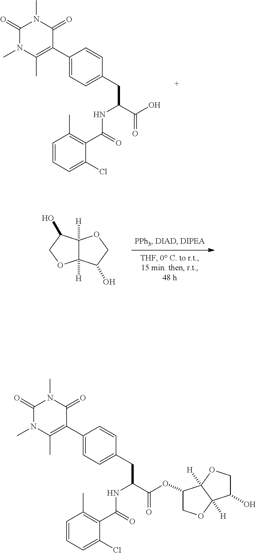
C12([H])C([H])(C(O)CO1)OCC2O.C1(C2=CC=C(CC(C(=O)O)NC(=O)C3=C(C)C=CC=C3Cl)C=C2)=C(C)N(C)C(=O)N(C)C1=O.C12([H])C([H])(C(OC(C(CC3=CC=C(C4=C(C)N(C)C(=O)N(C)C4=O)C=C3)NC(=O)C3=C(C)C=CC=C3Cl)=O)CO1)OCC2O
